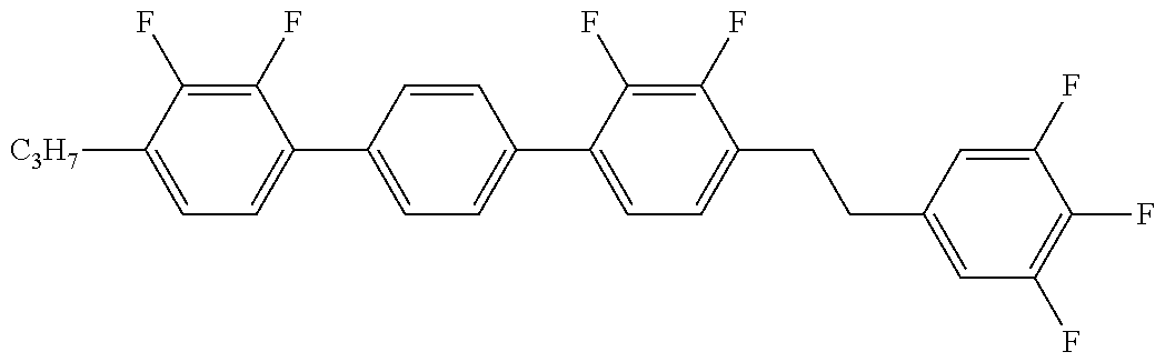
C1=C([C3H7])C(F)=C(F)C(C2=CC=C(C3=CC=C(CCC4=CC(F)=C(F)C(F)=C4)C(F)=C3F)C=C2)=C1
